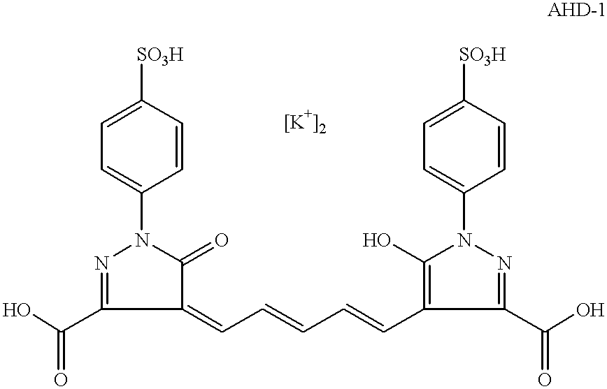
OC(=O)C1=NN(C2=CC=C([SO3H])C=C2)C(=O)C1=CC=CC=CC1=C(O)N(C2=CC=C([SO3H])C=C2)N=C1C(O)=O
